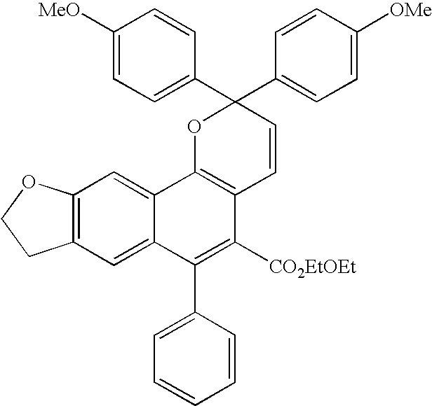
C12=C(C=C3C(=C1)C1=C(C([CO2EtOEt])=C3C3=CC=CC=C3)C=CC(C3=CC=C([OMe])C=C3)(C3=CC=C([MeO])C=C3)O1)CCO2
